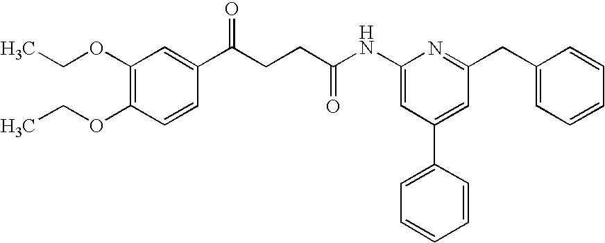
C1=CC(OCC)=C(OCC)C=C1C(CCC(NC1=CC(C2=CC=CC=C2)=CC(CC2=CC=CC=C2)=N1)=O)=O
